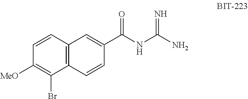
C12=C(C=CC([MeO])=C1Br)C=C(C(NC(N)=N)=O)C=C2
